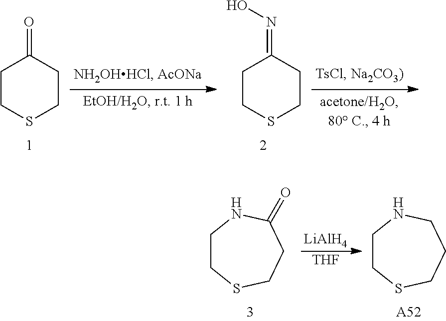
C1CSCCC1=O.C1CSCCC1=NO.C1CSCCC(=O)N1.[LiAlH4].[THF].C1CSCCCN1.[A52]
